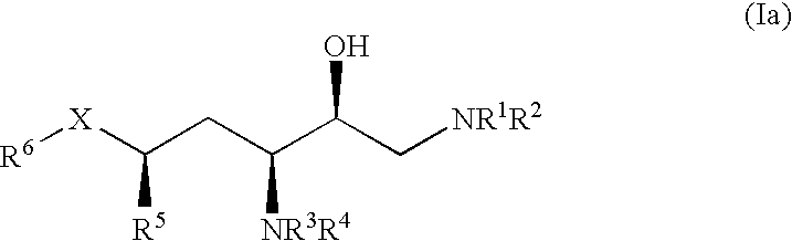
[R6][X]C(CC(C(C[NR1R2])O)[NR3R4])[R5]
